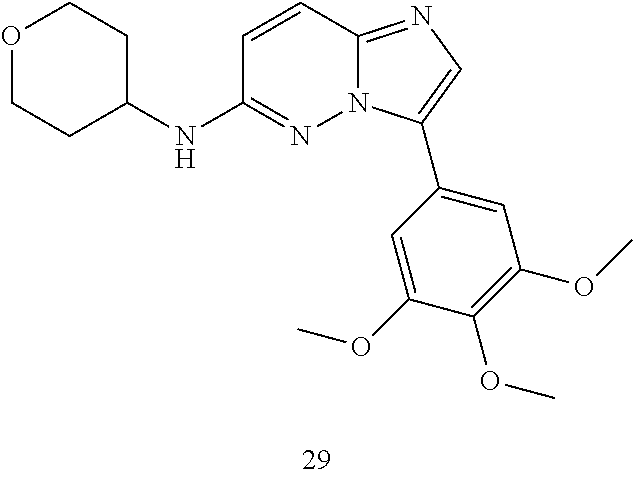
C1(NC2=NN3C(=NC=C3C3=CC(OC)=C(OC)C(OC)=C3)C=C2)CCOCC1
